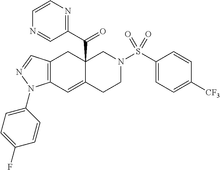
C12(C(C3=NC=CN=C3)=O)C(=CC3=C(C1)C=NN3C1=CC=C(F)C=C1)CCN(S(C1=CC=C([CF3])C=C1)(=O)=O)C2
